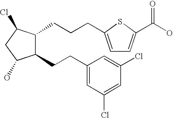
C1(CCC2=CC(Cl)=CC(Cl)=C2)C(CCCC2=CC=C(C(O)=O)S2)C(Cl)CC1O
